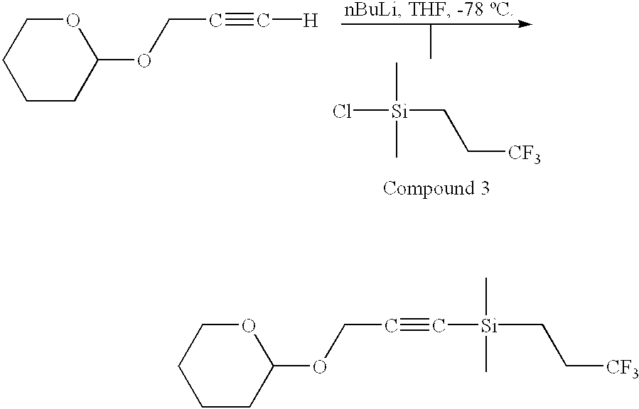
C1CCC(OCC#C[Si](C)(C)CC[CF3])OC1.C1CCC(OCC#C[H])OC1.Cl[Si](C)(C)CC[CF3]
